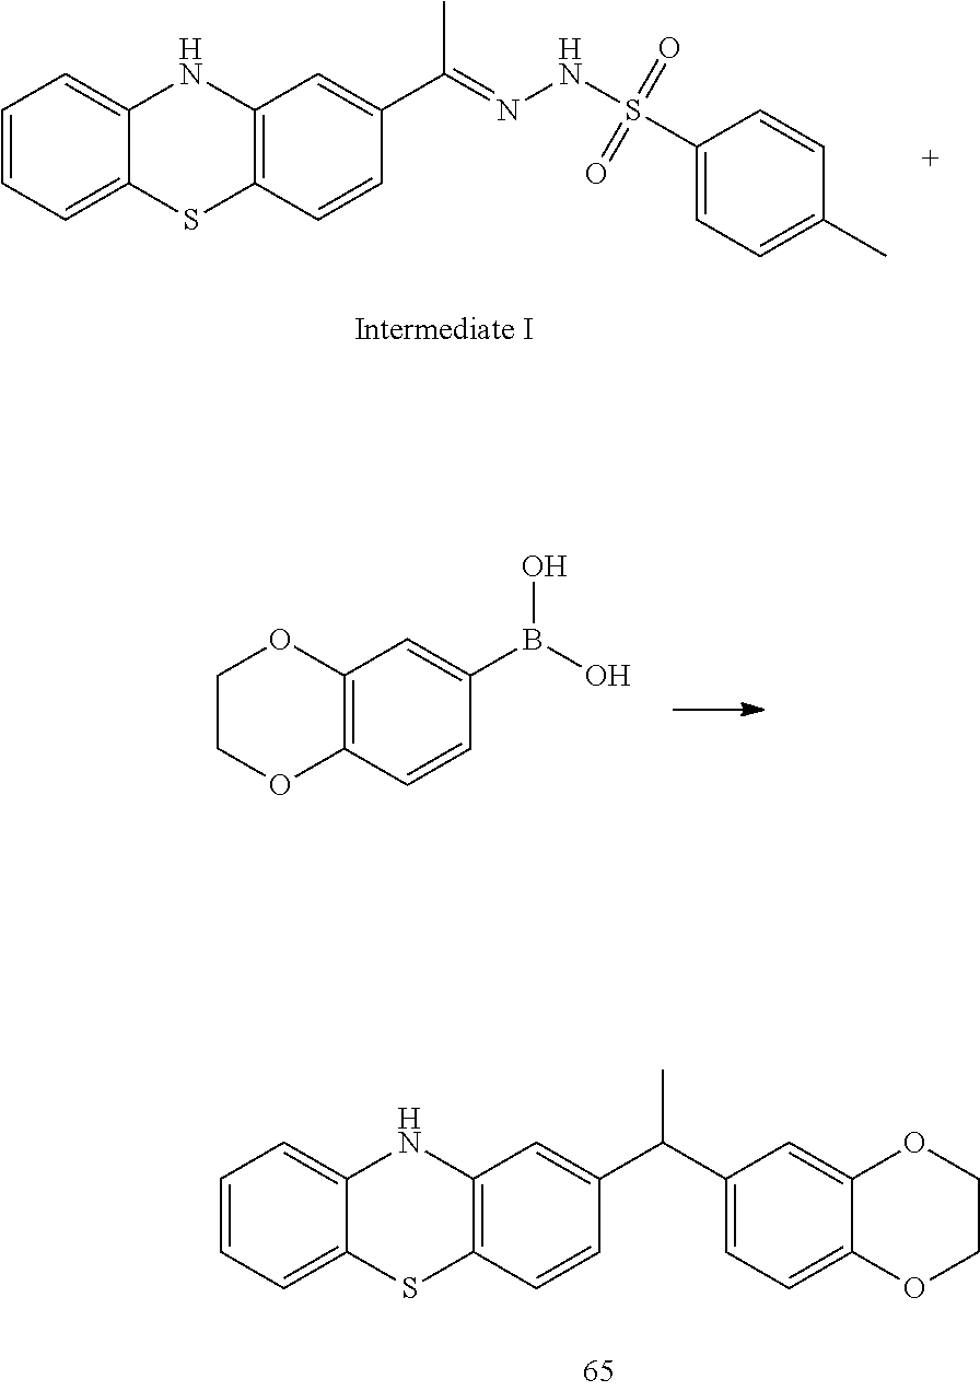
C1=CC=C2C(=C1)NC1=C(S2)C=CC(C(=NNS(=O)(=O)C2=CC=C(C)C=C2)C)=C1.C12=C(C=CC(B(O)O)=C1)OCCO2.C1=CC=C2C(=C1)NC1=C(S2)C=CC(C(C2=CC=C3C(=C2)OCCO3)C)=C1
